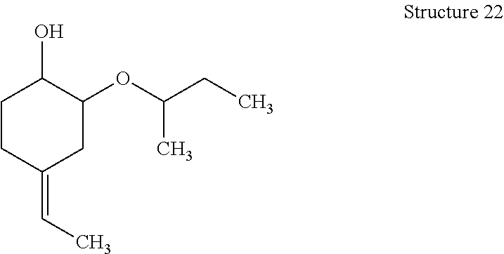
C1CC(=CC)CC(OC(CC)C)C1O
